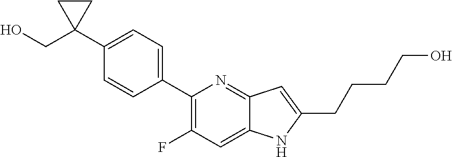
C1(C2=CC=C(C3(CO)CC3)C=C2)=C(F)C=C2C(=N1)C=C(CCCCO)N2
